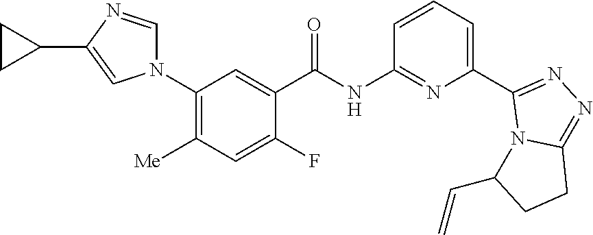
N(C(C1=CC(N2C=NC(C3CC3)=C2)=C([Me])C=C1F)=O)C1=NC(C2=NN=C3N2C(C=C)CC3)=CC=C1
